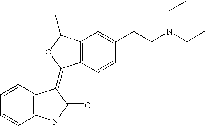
C12=C(C=CC(CCN(CC)CC)=C1)C(=C1C3=C(C=CC=C3)NC1=O)OC2C
